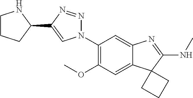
N1(C2=C(OC)C=C3C(=C2)N=C(NC)C32CCC2)N=NC(C2NCCC2)=C1
